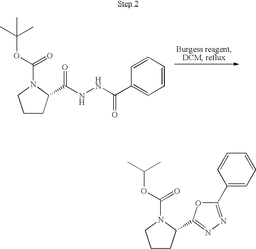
C1CC(C(=O)NNC(C2=CC=CC=C2)=O)N(C(OC(C)(C)C)=O)C1.C1CC(C2=NN=C(C3=CC=CC=C3)O2)N(C(OC(C)C)=O)C1
